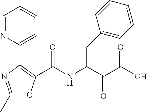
C1(C)=NC(C2=CC=CC=N2)=C(C(NC(C(C(O)=O)=O)CC2=CC=CC=C2)=O)O1
